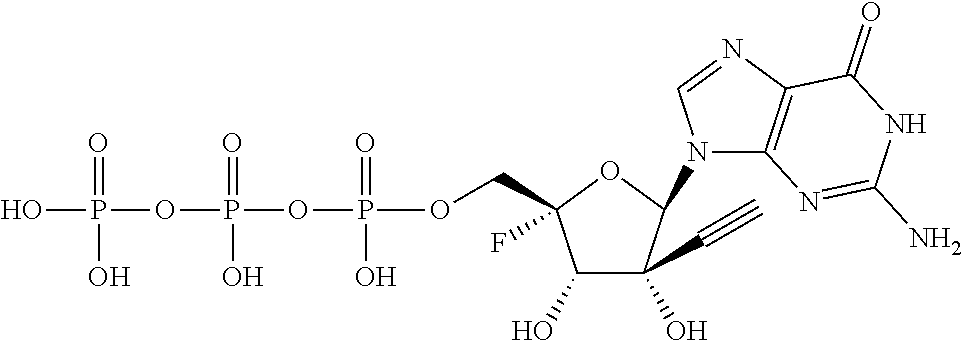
C1(O)C(O)(C#C)C(N2C3=C(N=C2)C(=O)NC(N)=N3)OC1(F)COP(OP(OP(O)(=O)O)(=O)O)(=O)O
